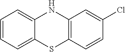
C1=CC=C2C(=C1)NC1=C(S2)C=CC(Cl)=C1
